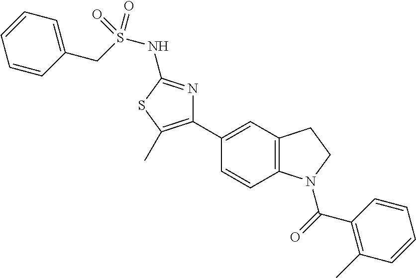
C1=C(C2=C(C)SC(NS(CC3=CC=CC=C3)(=O)=O)=N2)C=CC2=C1CCN2C(C1=C(C)C=CC=C1)=O
